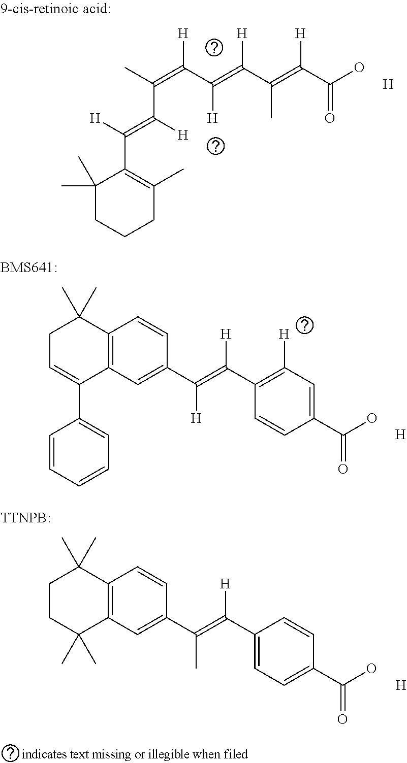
C1C=C(C2=CC=CC=C2)C2=C(C1(C)C)C=CC(C(=C(C1=C([H])C=C(C(O)=O)C=C1)[H])[H])=C2.[H].[H].C1CC(C)(C)C2=C(C1(C)C)C=CC(C(=C([H])C1=CC=C(C(=O)O)C=C1)C)=C2.C1CC(C)(C)C(C(=C([H])C(=C(C(=C(C(=C(C(O)=O)[H])C)[H])[H])[H])C)[H])=C(C)C1.[H].[TTNPB:]
